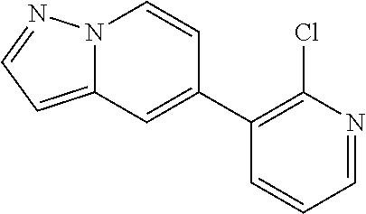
N12C(=CC=N1)C=C(C1=C(Cl)N=CC=C1)C=C2
